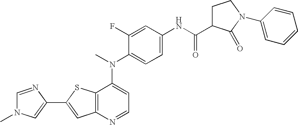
C12=C(SC(C3=CN(C)C=N3)=C1)C(N(C1=CC=C(NC(=O)C3CCN(C4=CC=CC=C4)C3=O)C=C1F)C)=CC=N2
